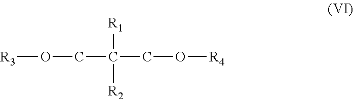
[R3]OCC(CO[R4])([R1])[R2]
